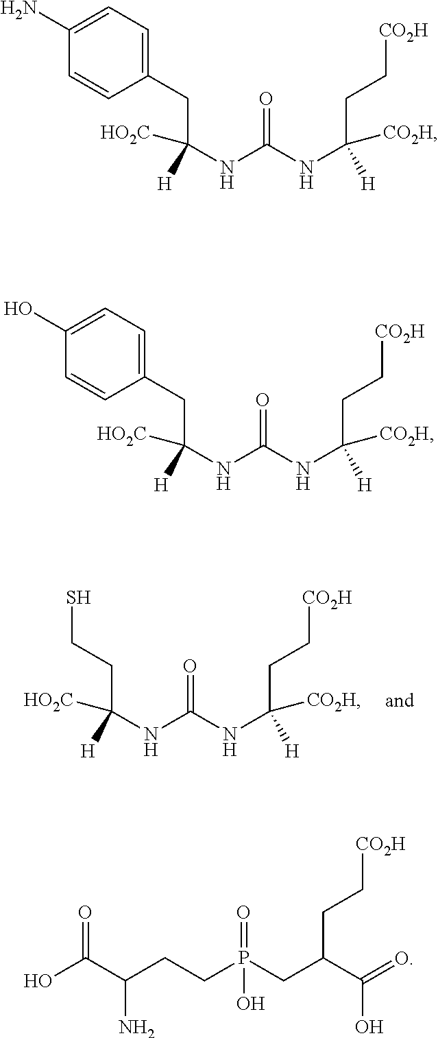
C1(N)=CC=C(CC(NC(NC(CC[CO2H])([H])[CO2H])=O)([H])[HO2C])C=C1.C1(O)=CC=C(CC(NC(NC(CC[CO2H])([H])[CO2H])=O)([H])[HO2C])C=C1.C(C(NC(NC(CC[CO2H])([H])[CO2H])=O)([H])[HO2C])CS.P(CC(CC[CO2H])C(O)=O)(=O)(O)CCC(C(O)=O)N
